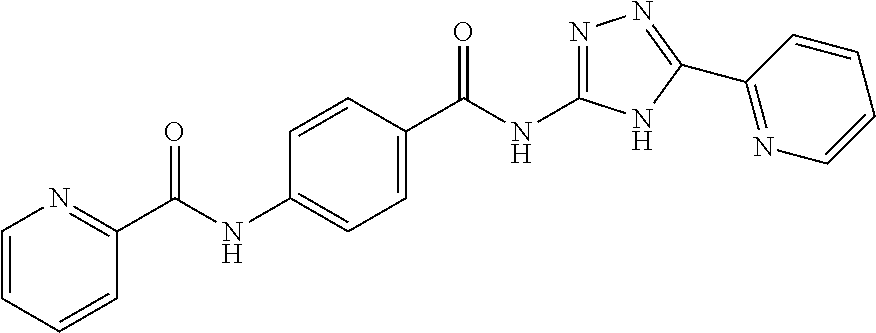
C1(C(NC2=NN=C(C3=NC=CC=C3)N2)=O)=CC=C(NC(C2=NC=CC=C2)=O)C=C1
